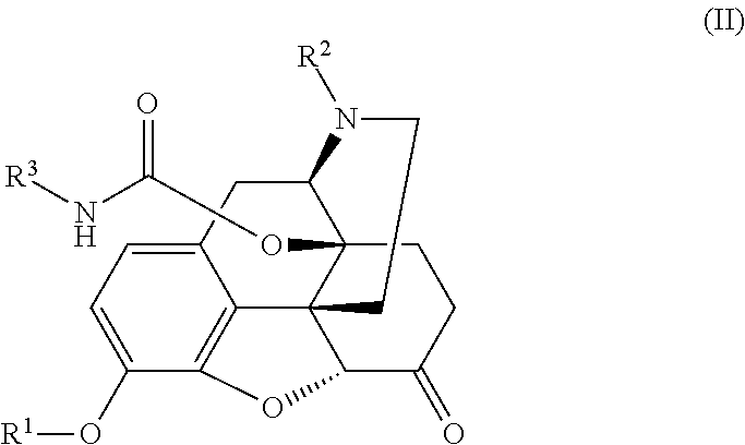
C12=CC=C(O[R1])C3=C1C14C(OC(=O)N[R3])(C(C2)N([R2])CC1)CCC(=O)C4O3
